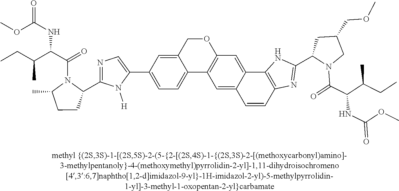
C12=C(OCC3=CC(C4=CN=C(C5CCC(C)N5C(=O)C(C(C)CC)NC(OC)=O)N4[H])=CC=C13)C=C1C(=C2)C=CC2=C1NC(C1N(C(=O)C(C(CC)C)NC(=O)OC)CC(COC)C1)=N2
